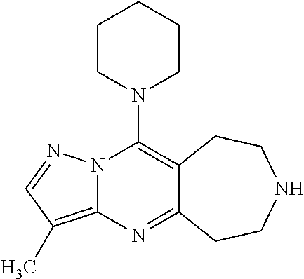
N12C(=C(C)C=N1)N=C1C(=C2N2CCCCC2)CCNCC1
